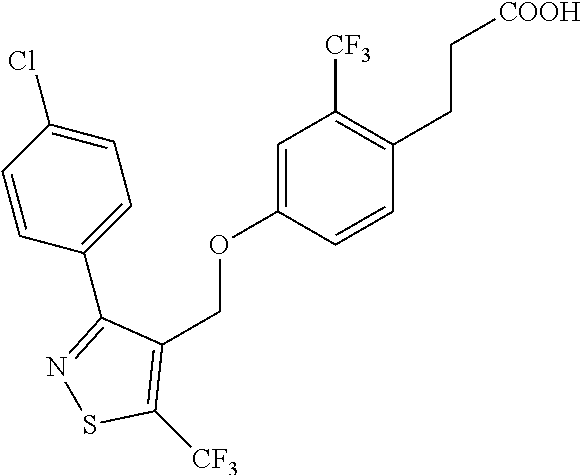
C1=C(OCC2=C([CF3])SN=C2C2=CC=C(Cl)C=C2)C=CC(CC[COOH])=C1[CF3]
